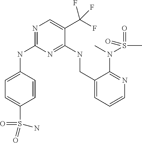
C1=C(NC2=NC=C(C(F)(F)F)C(NCC3=CC=CN=C3N(S(=O)(C)=O)C)=N2)C=CC(S(=O)(N)=O)=C1
